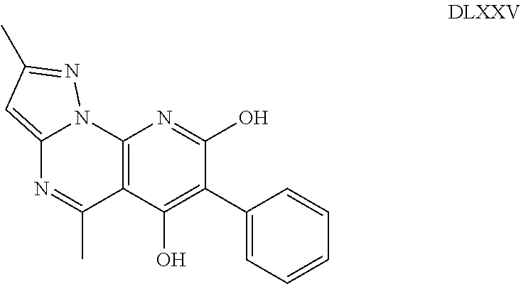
C12=C(C(C)=NC3=CC(C)=NN13)C(O)=C(C1=CC=CC=C1)C(O)=N2
